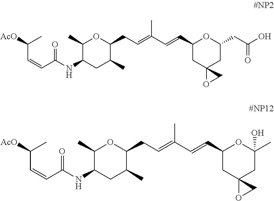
C1(C)C(NC(C=CC([AcO])C)=O)CC(C)C(CC=C(C=CC2CC3(CC(CC(O)=O)O2)OC3)C)O1.C1(C)C(NC(C=CC([AcO])C)=O)CC(C)C(CC=C(C=CC2CC3(CC(C)(O)O2)OC3)C)O1
